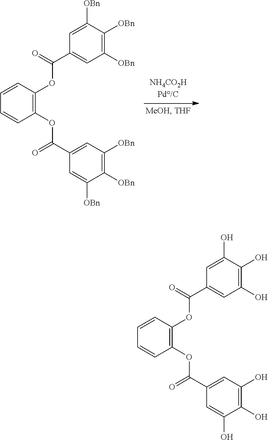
C1([OBn])=C([OBn])C([OBn])=CC(C(=O)OC2=C(OC(C3=CC([OBn])=C([OBn])C([OBn])=C3)=O)C=CC=C2)=C1.C1(O)=C(O)C(O)=CC(C(=O)OC2=C(OC(C3=CC(O)=C(O)C(O)=C3)=O)C=CC=C2)=C1
